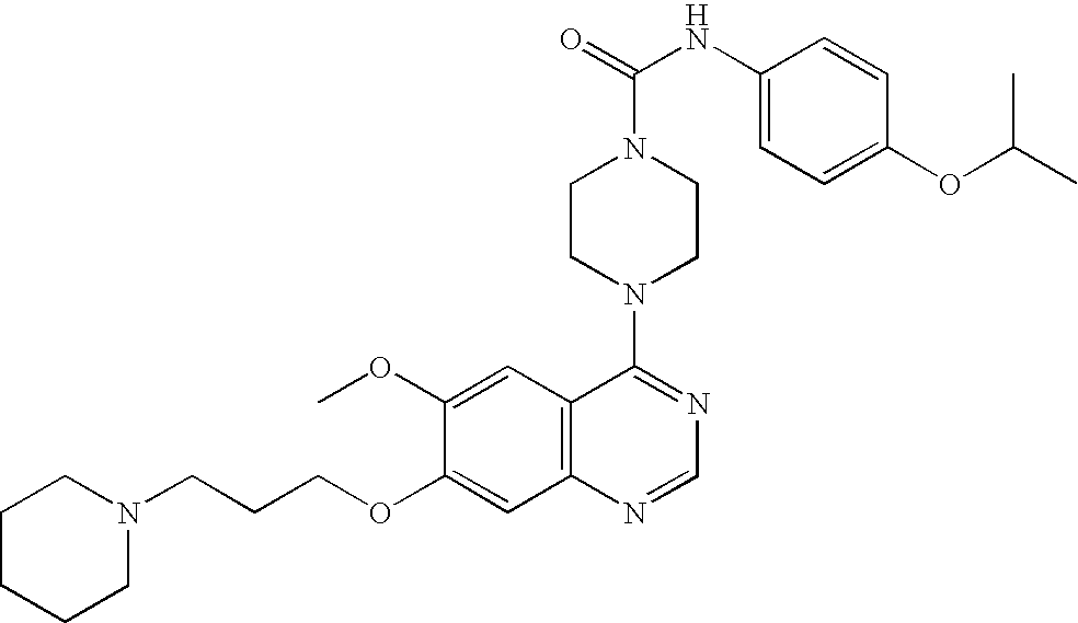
C1(OC)=CC2=C(C=C1OCCCN1CCCCC1)N=CN=C2N1CCN(C(NC2=CC=C(OC(C)C)C=C2)=O)CC1
